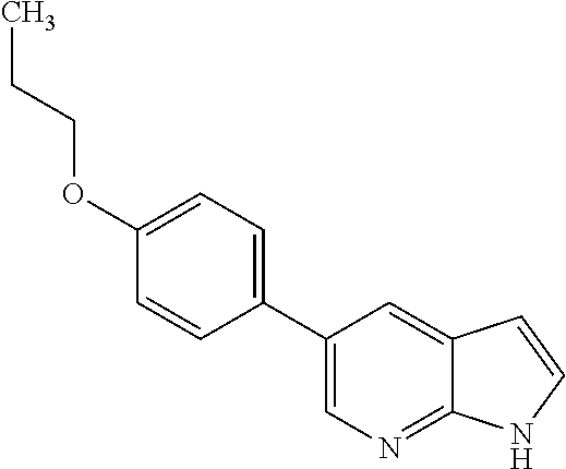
C1(C2=CC=C(OCCC)C=C2)=CN=C2C(=C1)C=CN2
